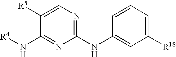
[R4]NC1=NC(NC2=CC([R18])=CC=C2)=NC=C1[R5]
